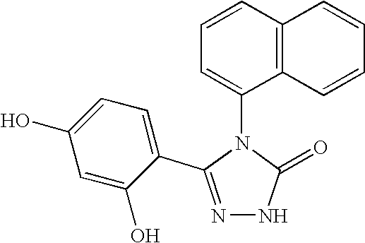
N1=C(C2=CC=C(O)C=C2O)N(C2=CC=CC3=C2C=CC=C3)C(=O)N1
